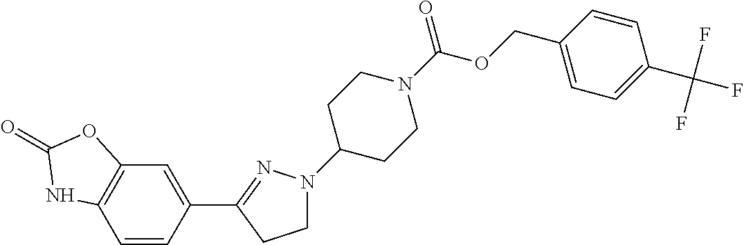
C1=CC(C2=NN(C3CCN(C(OCC4=CC=C(C(F)(F)F)C=C4)=O)CC3)CC2)=CC2=C1NC(=O)O2
